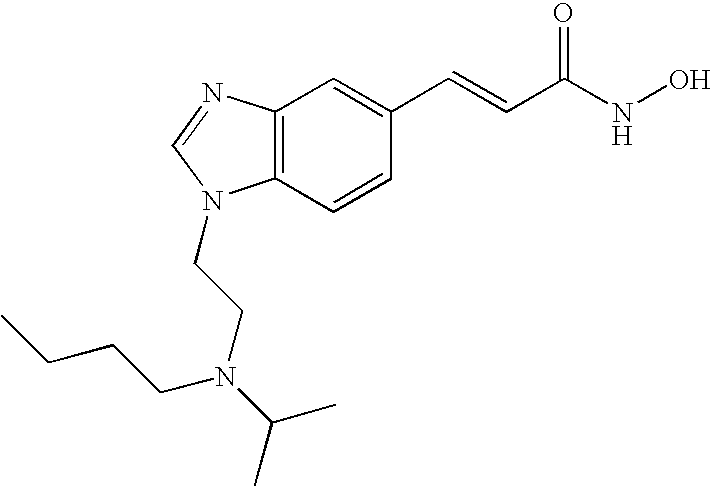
C12=C(C=CC(C=CC(NO)=O)=C1)N(CCN(C(C)C)CCCC)C=N2
